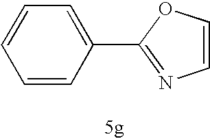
C1=CC=CC(C2=NC=CO2)=C1
